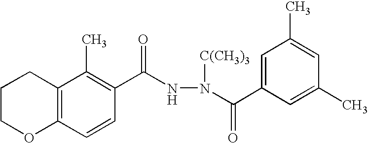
C12=C(C=CC(C(NN(C(C3=CC(C)=CC(C)=C3)=O)[C(CH3)3])=O)=C1C)OCCC2
